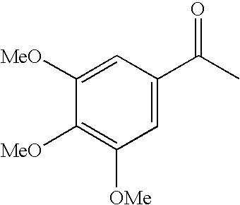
C1([MeO])=CC(C(C)=O)=CC([OMe])=C1[MeO]
